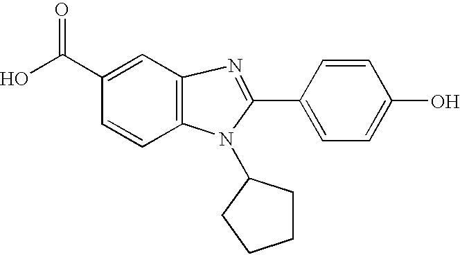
C1=CC2=C(C=C1C(O)=O)N=C(C1=CC=C(O)C=C1)N2C1CCCC1
